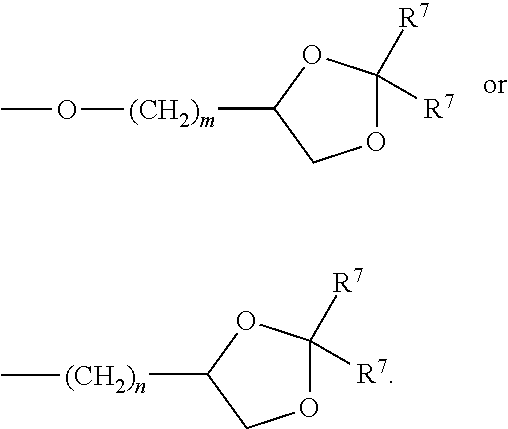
O1C([R7])([R7])OC([(CH2)m]OC)C1.O1C([R7])([R7])OC([(CH2)n]C)C1
